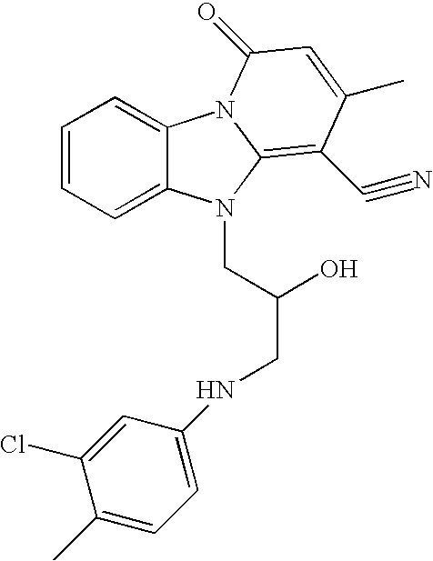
C1=CC=C2C(=C1)N1C(=C(C#N)C(C)=CC1=O)N2CC(O)CNC1=CC=C(C)C(Cl)=C1
